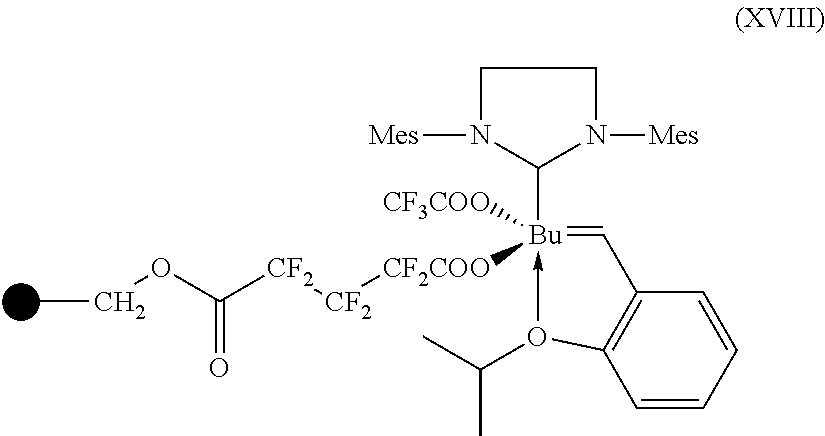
C1N([Mes])C([Bu]2([CF2COO][CF2][CF2]C(OCC)=O)([CF3COO])-O(C(C)C)C3=C(C=CC=C3)C=2)N([Mes])C1
